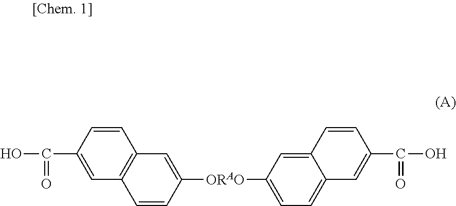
OC(=O)C1=CC2=C(C=C1)C=C([ORAO]C1=CC=C3C=C(C(O)=O)C=CC3=C1)C=C2
